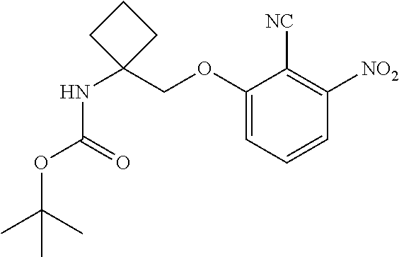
C1CC(COC2=CC=CC([NO2])=C2[NC])(NC(OC(C)(C)C)=O)C1
